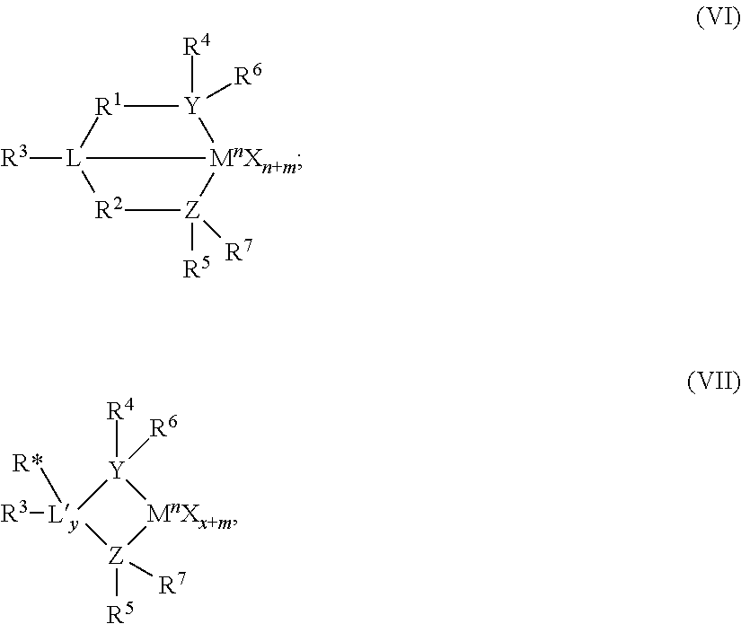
[R3][L]12[R2][Z]([R5])([R7])[MnXn+m]1[Y]([R4])([R6])[R1]2.[Z]1([R5])([R7])[MnXx+m][Y]([R4])([R6])[Ly]1([R3])[R*]
